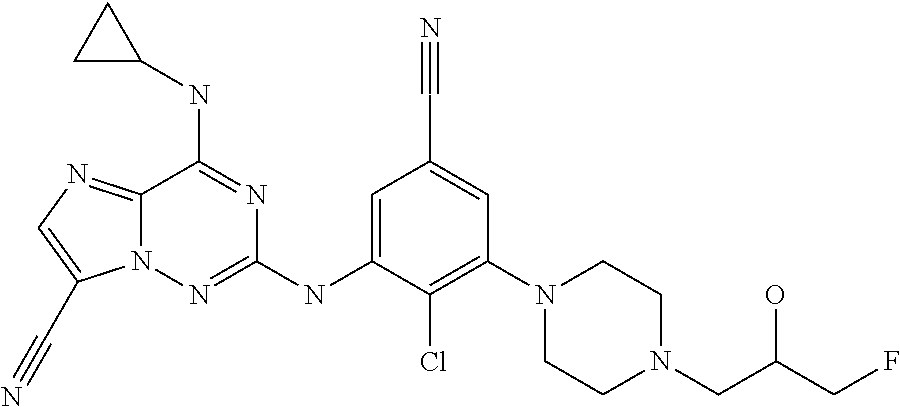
C1=C(NC2=NN3C(=NC=C3C#N)C(NC3CC3)=N2)C(Cl)=C(N2CCN(CC(CF)O)CC2)C=C1C#N
